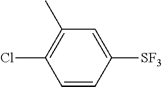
C1(C)=C(Cl)C=CC([SF3])=C1
